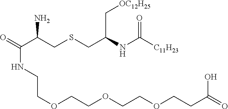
[C11H23]C(NC(CSCC(C(=O)NCCOCCOCCOCCC(=O)O)N)C[OC12H25])=O
